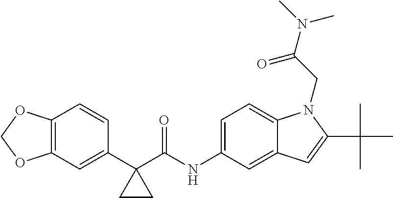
C12=C(C=C(C3(C(NC4=CC=C5C(=C4)C=C(C(C)(C)C)N5CC(=O)N(C)C)=O)CC3)C=C1)OCO2
